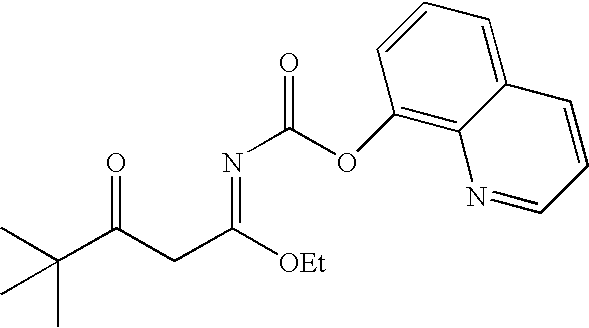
C1(OC(N=C(CC(C(C)(C)C)=O)[OEt])=O)=C2C(=CC=C1)C=CC=N2
